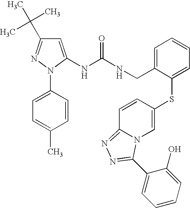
C1=C(NC(NCC2=CC=CC=C2SC2=CN3C(=NN=C3C3=CC=CC=C3O)C=C2)=O)N(C2=CC=C(C)C=C2)N=C1C(C)(C)C
